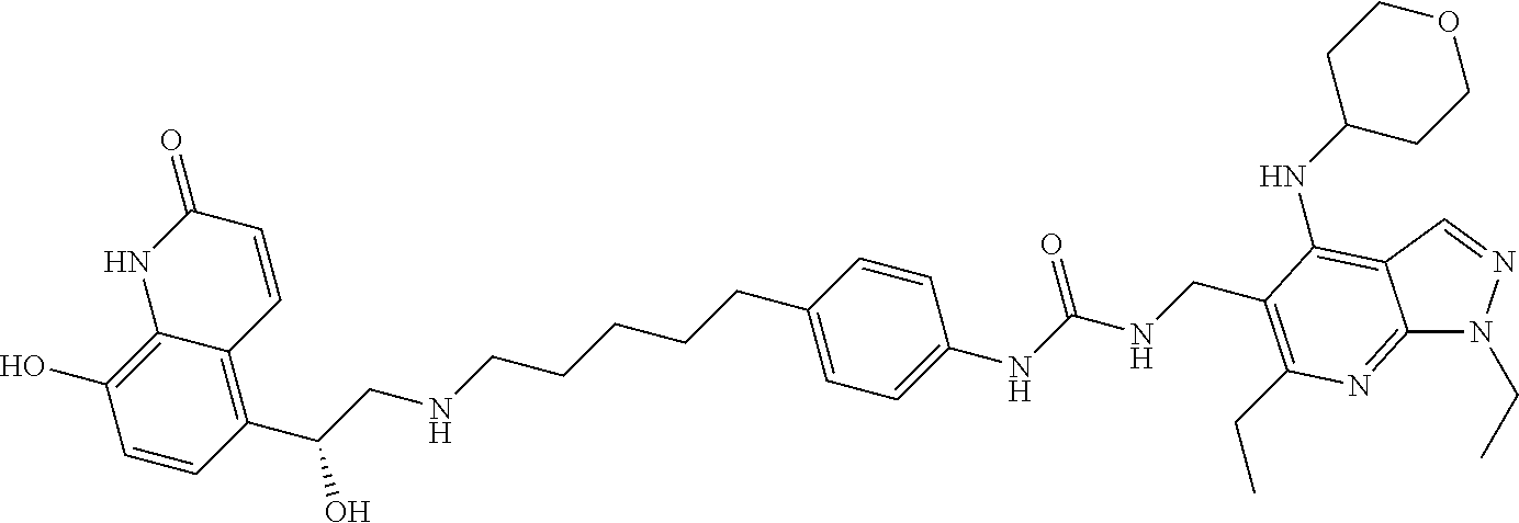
C1=CC(C(CNCCCCCC2=CC=C(NC(NCC3=C(CC)N=C4N(CC)N=CC4=C3NC3CCOCC3)=O)C=C2)O)=C2C(=C1O)NC(=O)C=C2
